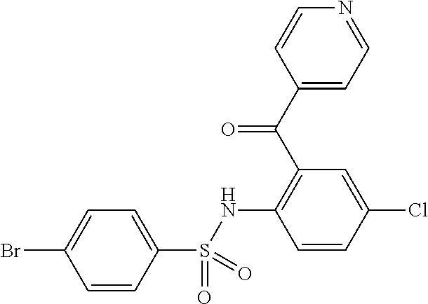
C1=CC(S(NC2=C(C(C3=CC=NC=C3)=O)C=C(Cl)C=C2)(=O)=O)=CC=C1Br
